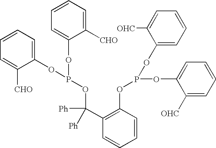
C1=CC=C(OP(OC2=CC=CC=C2[CHO])OC(C2=C(OP(OC3=CC=CC=C3[OHC])OC3=CC=CC=C3[OHC])C=CC=C2)([Ph])[Ph])C([CHO])=C1
